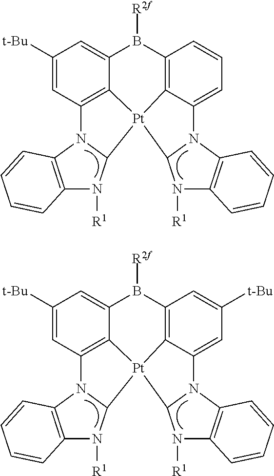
C1([t-Bu])=CC2=C3C(=C1)B([R2f])C1=C4C(=CC=C1)N1C5=C(N([R1])C1[Pt]34C1N([R1])C3=C(N21)C=CC=C3)C=CC=C5.C1([t-Bu])=CC2=C3C(=C1)B([R2f])C1=C4C(=CC([t-Bu])=C1)N1C5=C(N([R1])C1[Pt]34C1N([R1])C3=C(N21)C=CC=C3)C=CC=C5
